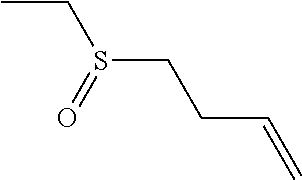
CCS(CCC=C)=O
